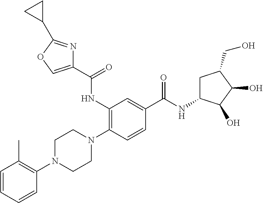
C1=CC=CC(N2CCN(C3=C(NC(C4=COC(C5CC5)=N4)=O)C=C(C(NC4CC(CO)C(O)C4O)=O)C=C3)CC2)=C1C
